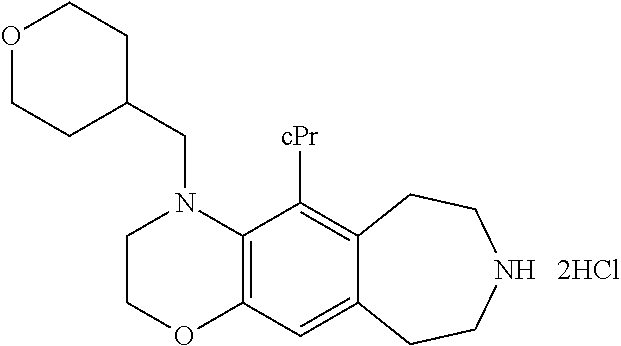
C1COC2=C(N1CC1CCOCC1)C([cPr])=C1C(=C2)CCNCC1
